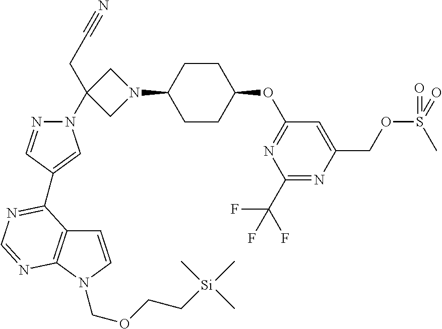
C1=CN(COCC[Si](C)(C)C)C2=C1C(C1=CN(C3(CC#N)CN(C4CCC(OC5=NC(C(F)(F)F)=NC(COS(=O)(C)=O)=C5)CC4)C3)N=C1)=NC=N2
